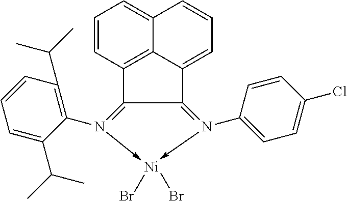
C12=N(C3=CC=C(Cl)C=C3)->[Ni](Br)(Br)-N(C3=C(C(C)C)C=CC=C3C(C)C)=C1C1=C3C2=CC=CC3=CC=C1
